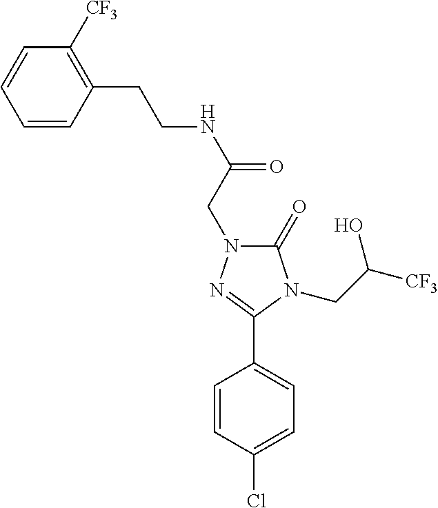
C(NC(=O)CN1C(=O)N(CC([CF3])O)C(C2=CC=C(Cl)C=C2)=N1)CC1=C([CF3])C=CC=C1
